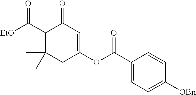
C1(C([EtO])=O)C(C)(C)CC(OC(C2=CC=C([OBn])C=C2)=O)=CC1=O
